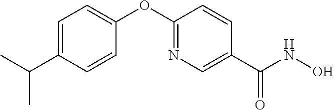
C1=C(C(C)C)C=CC(OC2=NC=C(C(NO)=O)C=C2)=C1
